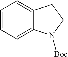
C1=CC=C2C(=C1)CCN2[Boc]
